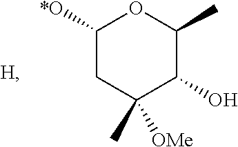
C1([*O])CC([OMe])(C)C(O)C(C)O1
